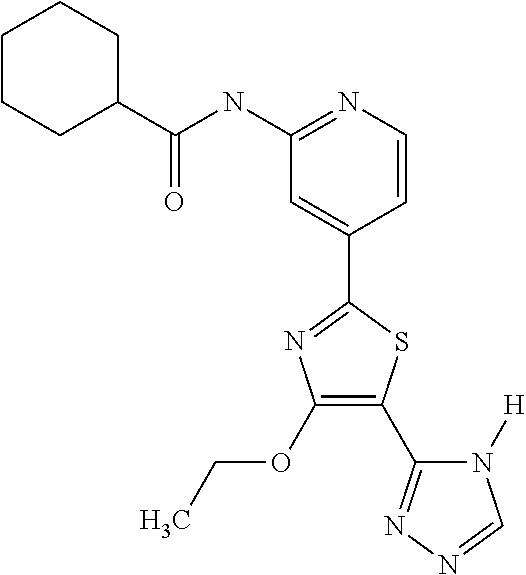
C1=CN=C(NC(C2CCCCC2)=O)C=C1C1=NC(OCC)=C(C2=NN=CN2[H])S1
